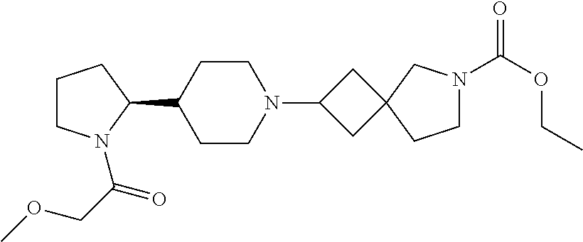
C1CN(C(COC)=O)C(C2CCN(C3CC4(C3)CCN(C(OCC)=O)C4)CC2)C1
